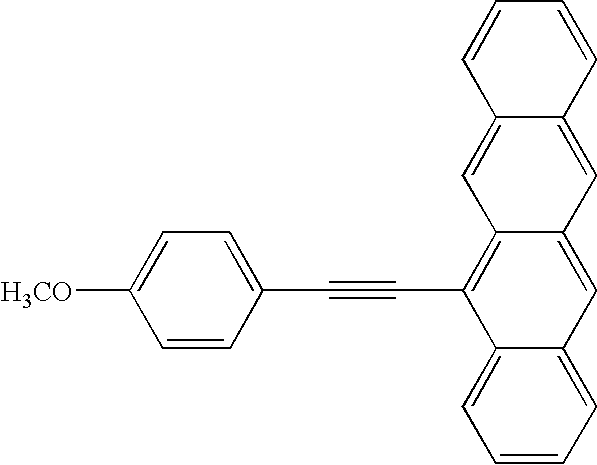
C1=CC=C2C(=C1)C(C#CC1=CC=C([H3CO])C=C1)=C1C(=C2)C=C2C(=C1)C=CC=C2
